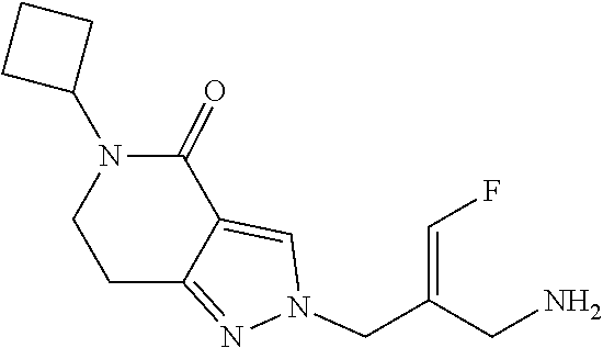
C12=CN(CC(=CF)CN)N=C1CCN(C1CCC1)C2=O
